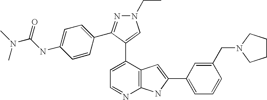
C1=C(C2=CN(CC)N=C2C2=CC=C(NC(N(C)C)=O)C=C2)C2=C(N=C1)NC(C1=CC=CC(CN3CCCC3)=C1)=C2
